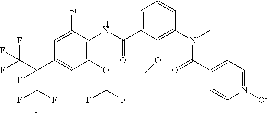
C1=C(C(NC2=C(OC(F)F)C=C(C(C(F)(F)F)(C(F)(F)F)F)C=C2Br)=O)C(OC)=C(N(C(=O)C2=CC=N([O-])C=C2)C)C=C1
